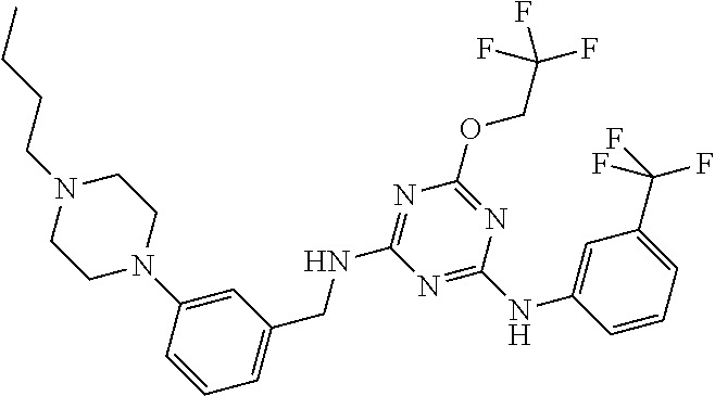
C1N(C2=CC(CNC3=NC(OCC(F)(F)F)=NC(NC4=CC(C(F)(F)F)=CC=C4)=N3)=CC=C2)CCN(CCCC)C1
